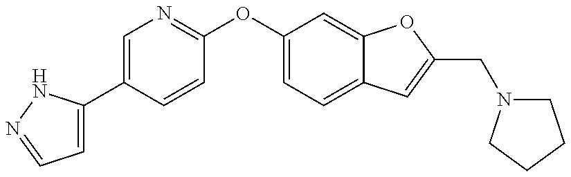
C1=C(C2=CN=C(OC3=CC=C4C(=C3)OC(CN3CCCC3)=C4)C=C2)NN=C1
